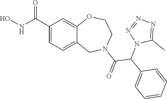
C1(C(NO)=O)=CC=C2C(=C1)OCCN(C(=O)C(C1=CC=CC=C1)N1C(C)=NN=N1)C2
